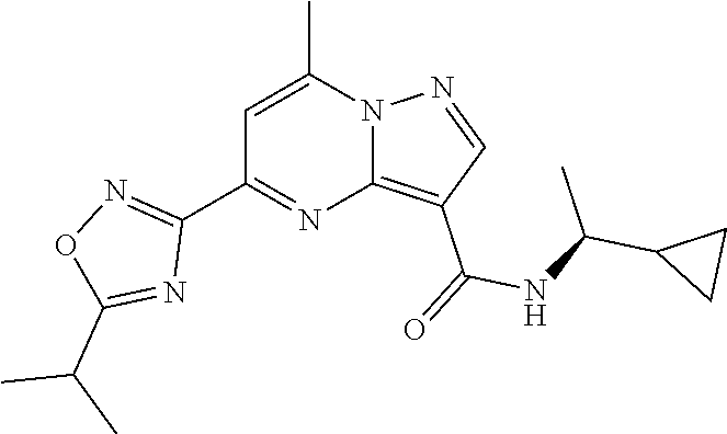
C12=C(C(=O)NC(C3CC3)C)C=NN1C(C)=CC(C1=NOC(C(C)C)=N1)=N2
